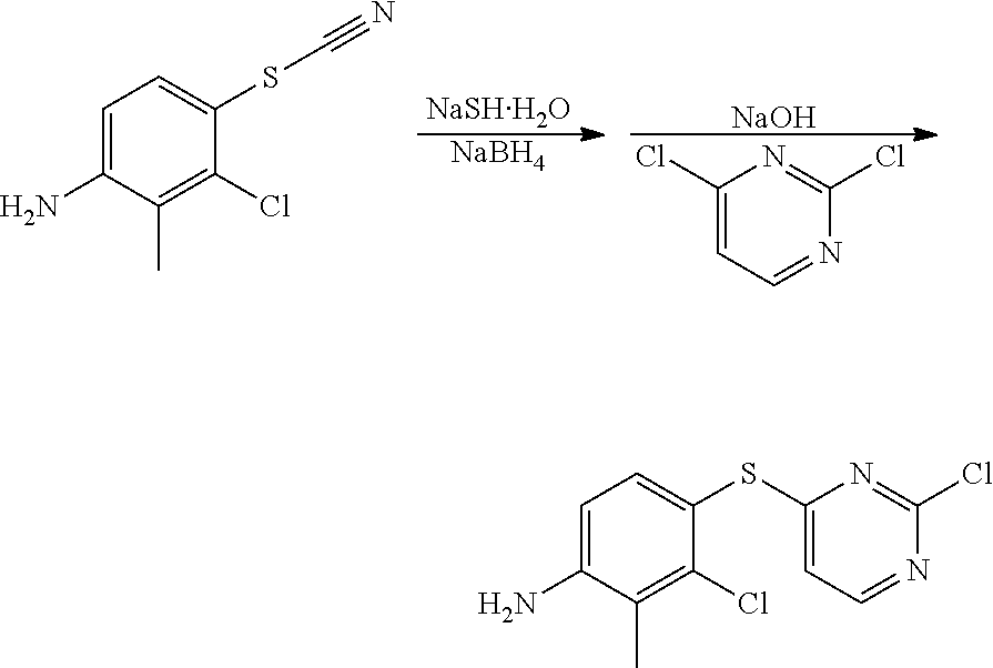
[NaSHH2O].[NaBH4].C1=C(N)C(C)=C(Cl)C(SC#N)=C1.C1(Cl)=CC=NC(Cl)=N1.[NaOH].C1=C(N)C(C)=C(Cl)C(SC2=CC=NC(Cl)=N2)=C1
